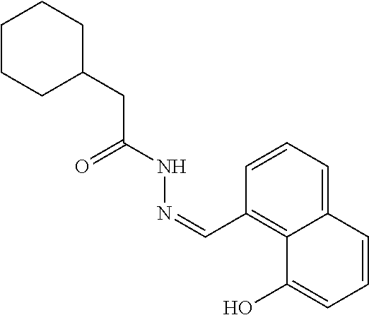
C1=C2C(=C(C=NNC(CC3CCCCC3)=O)C=C1)C(O)=CC=C2
